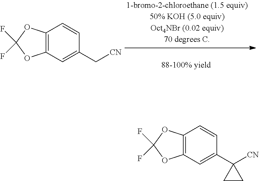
C1=CC(C2([CN])CC2)=CC2=C1OC(F)(F)O2.C1=CC(C[CN])=CC2=C1OC(F)(F)O2
